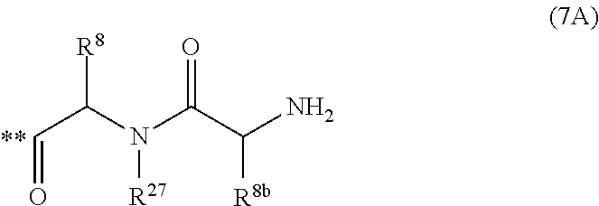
O=CC([R8])N(C(C(N)[R8b])=O)[R27]
